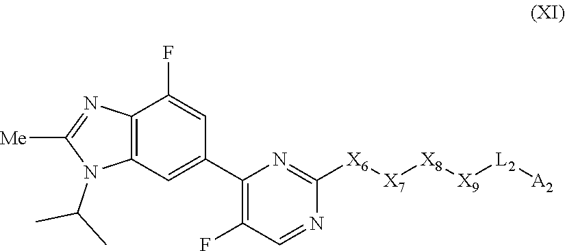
[X7]([X6]C1=NC(C2=CC3=C(N=C([Me])N3C(C)C)C(F)=C2)=C(F)C=N1)[X8][X9][L2][A2]
